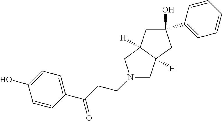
N1(CCC(C2=CC=C(O)C=C2)=O)CC2([H])C([H])(C1)CC(C1=CC=CC=C1)(O)C2
